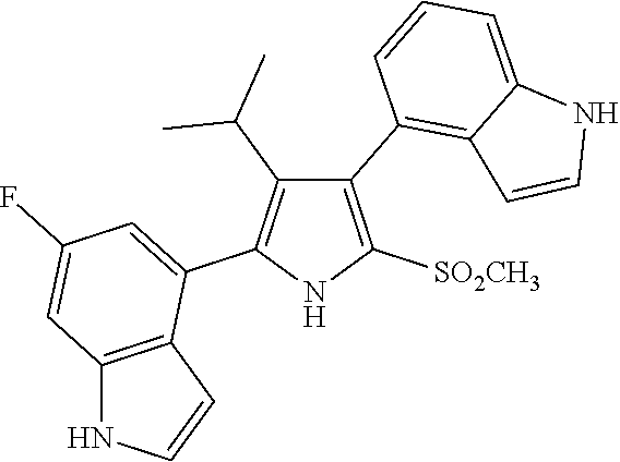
C1(C2=C3C(=CC=C2)NC=C3)=C([SO2CH3])NC(C2=CC(F)=CC3=C2C=CN3)=C1C(C)C
